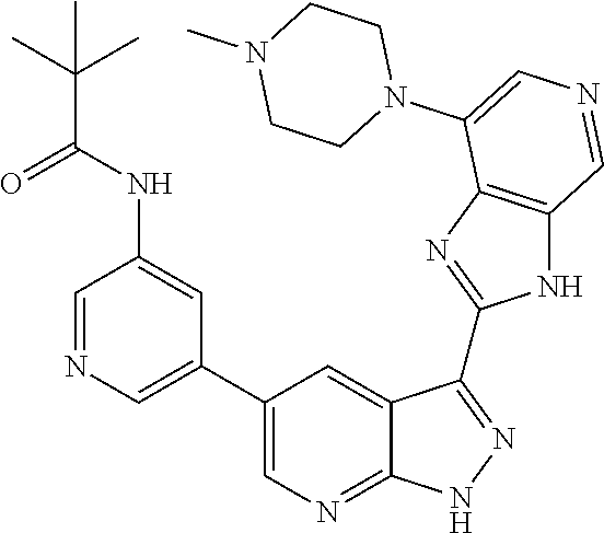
C1=NC=C(C2=CN=C3C(=C2)C(C2=NC4=C(N2)C=NC=C4N2CCN(C)CC2)=NN3)C=C1NC(C(C)(C)C)=O
